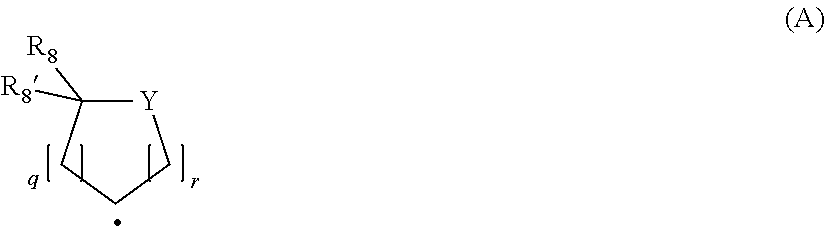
[Y]1C([R8])([R8])CCC1
